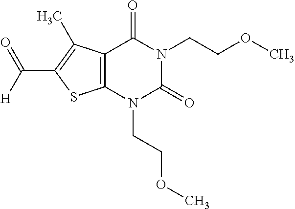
C12=C(N(CCOC)C(=O)N(CCOC)C1=O)SC(C([H])=O)=C2C
